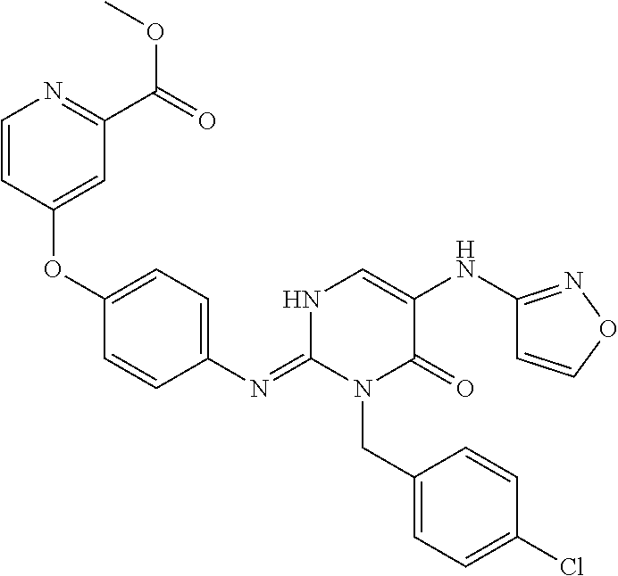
C1(OC2=CC(C(OC)=O)=NC=C2)=CC=C(N=C2N(CC3=CC=C(Cl)C=C3)C(=O)C(NC3=NOC=C3)=CN2)C=C1
